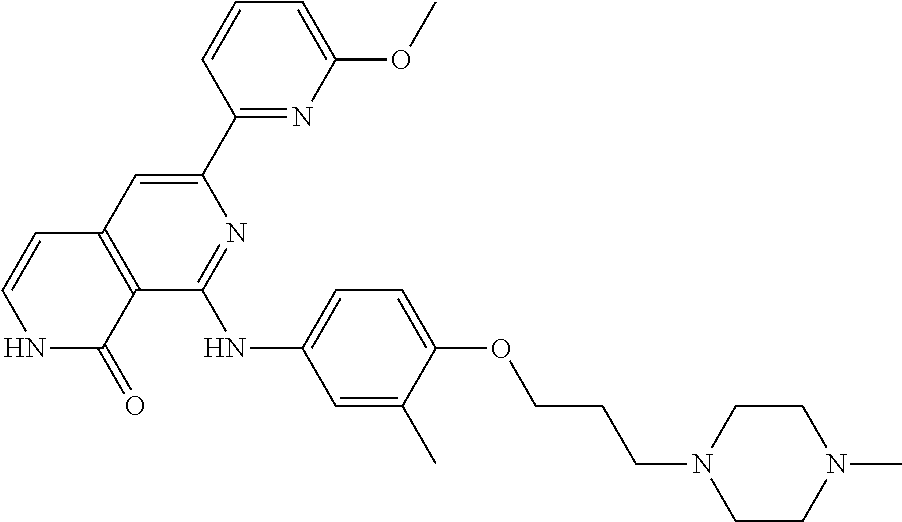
C1=CC(C2=CC3=C(C(NC4=CC=C(OCCCN5CCN(C)CC5)C(C)=C4)=N2)C(=O)NC=C3)=NC(OC)=C1
